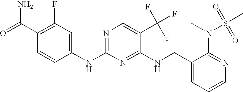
C(C1=CC=CN=C1N(C)S(C)(=O)=O)NC1=NC(NC2=CC(F)=C(C(=O)N)C=C2)=NC=C1C(F)(F)F
